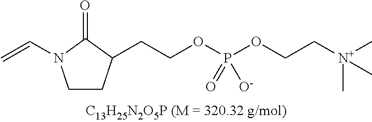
C1CN(C=C)C(=O)C1CCOP(OCC[N+](C)(C)C)(=O)[O-]
